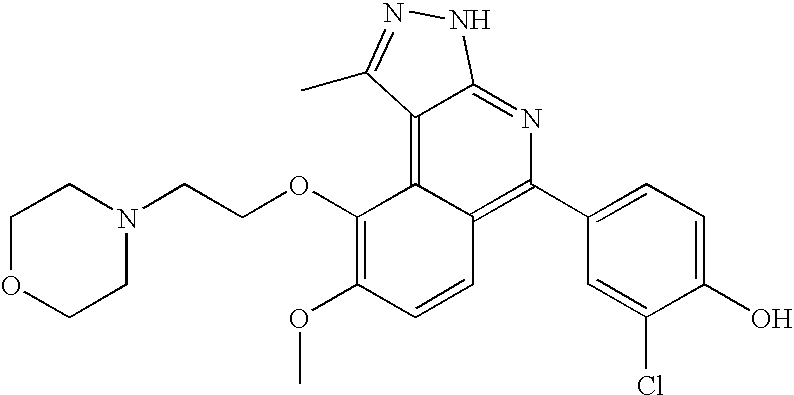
C1OCCN(CCOC2=C(OC)C=CC3=C(C4=CC=C(O)C(Cl)=C4)N=C4C(=C23)C(C)=NN4)C1
